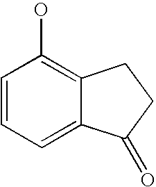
OC1=C2C(=CC=C1)C(=O)CC2
